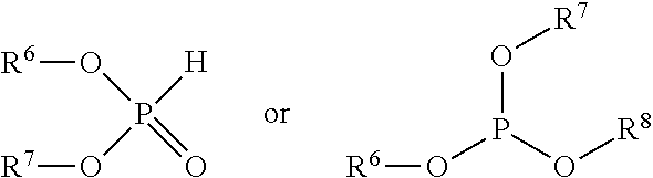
O(P(=O)([H])O[R7])[R6].O(P(O[R6])O[R8])[R7]
